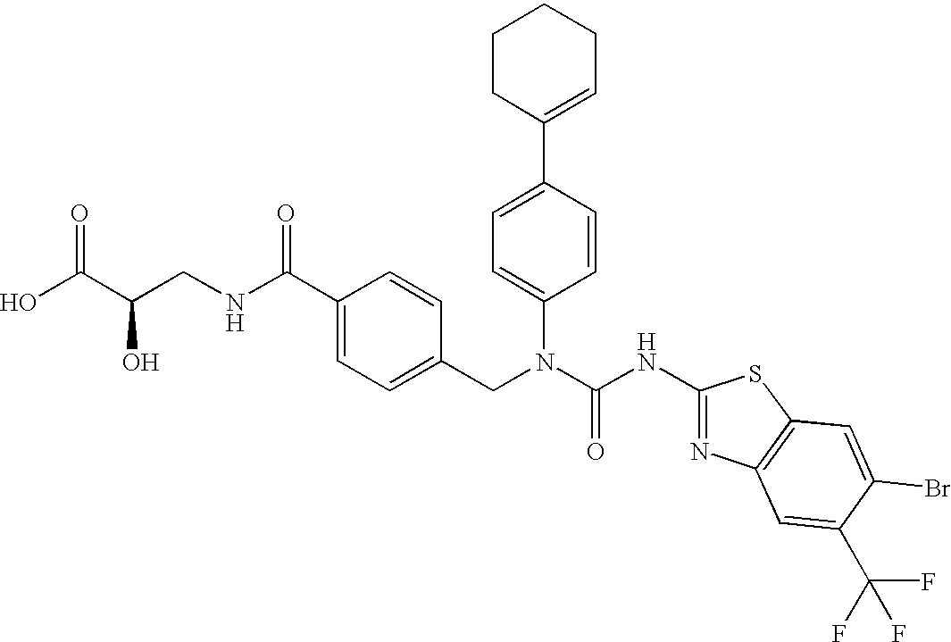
OC(C(CNC(C1=CC=C(CN(C(NC2=NC3=C(S2)C=C(Br)C(C(F)(F)F)=C3)=O)C2=CC=C(C3=CCCCC3)C=C2)C=C1)=O)O)=O
